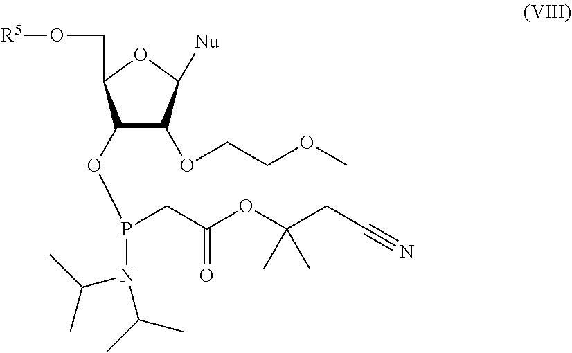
C1(OP(CC(=O)OC(CC#N)(C)C)N(C(C)C)C(C)C)C(OCCOC)C([Nu])OC1CO[R5]
